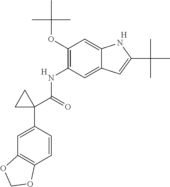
N(C1=C(OC(C)(C)C)C=C2C(=C1)C=C(C(C)(C)C)N2)C(C1(C2=CC3=C(C=C2)OCO3)CC1)=O.[H].[H]
